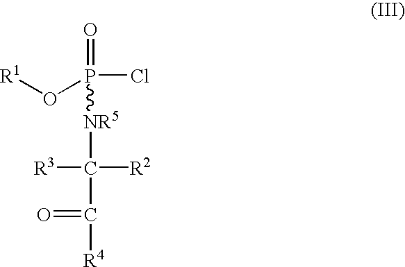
[R1]OP(=O)([NR5]C([R2])([R3])C(=O)[R4])Cl
